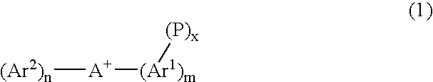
[(Ar2)n][A+][(Ar1)m][(P)x]
